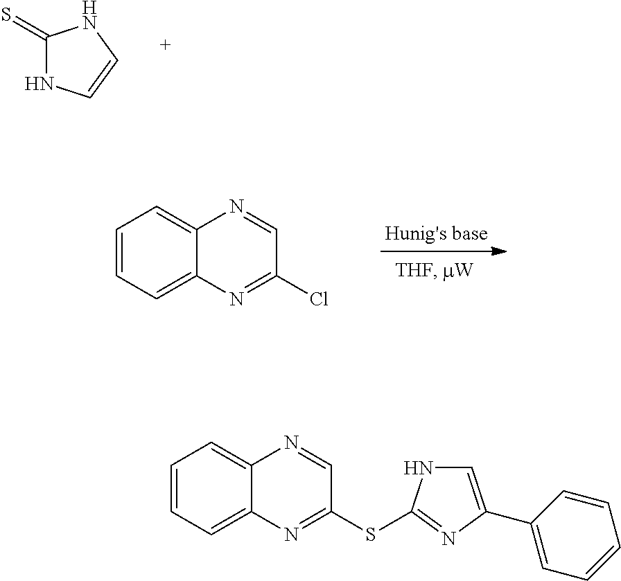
C1(=S)NC=CN1.C1=CC=C2C(=C1)N=CC(Cl)=N2.C1=CC=C2C(=C1)N=CC(SC1=NC(C3=CC=CC=C3)=CN1)=N2
